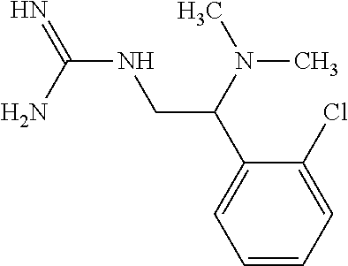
N(C(=N)N)CC(C1=CC=CC=C1Cl)N(C)C
